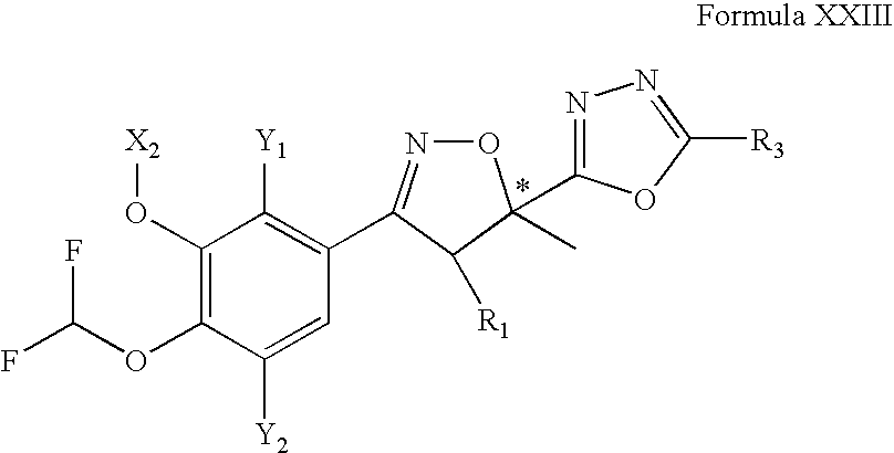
C1=C([Y2])C(OC(F)F)=C(O[X2])C([Y1])=C1C1=NOC(C2=NN=C([R3])O2)(C)C1[R1]
